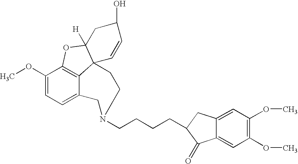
C12=C3C(OC)=CC=C1CN(CCCCC1C(=O)C4=CC(OC)=C(OC)C=C4C1)CCC21C([H])(O3)CC(O)C=C1
